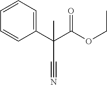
C1=CC=C(C(C(OCC)=O)(C)C#N)C=C1
